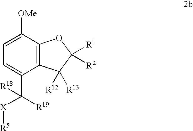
C12=C(C([OMe])=CC=C1C([R19])([X][R5])[R18])OC([R1])([R2])C2([R12])[R13]
